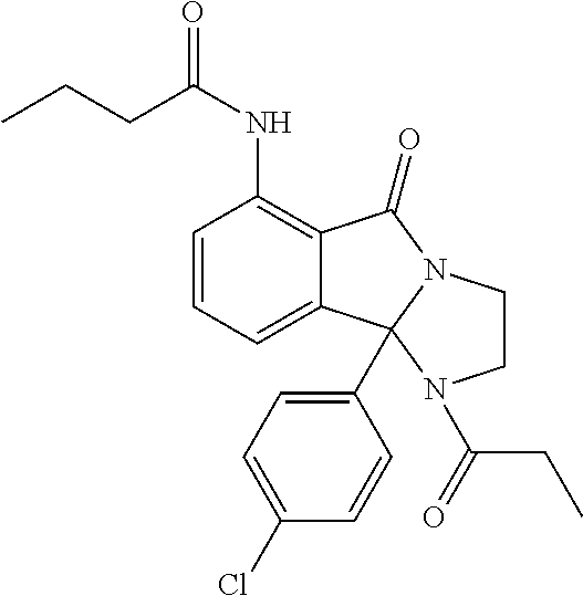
C12=C(NC(CCC)=O)C=CC=C1C1(C3=CC=C(Cl)C=C3)N(C2=O)CCN1C(CC)=O
